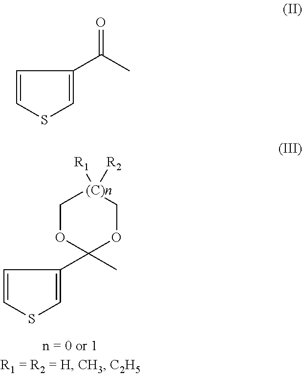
C1=CSC=C1C1(C)OC[(C)n]([R1])([R2])CO1.C1=CSC=C1C(C)=O
